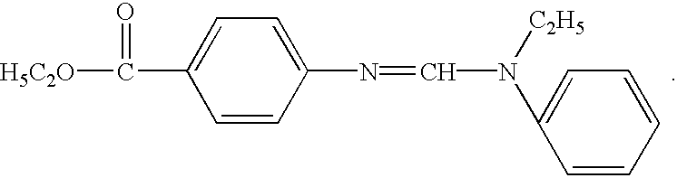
C1=CC(N=CN(C2=CC=CC=C2)[C2H5])=CC=C1C(=O)[H5C2O]
